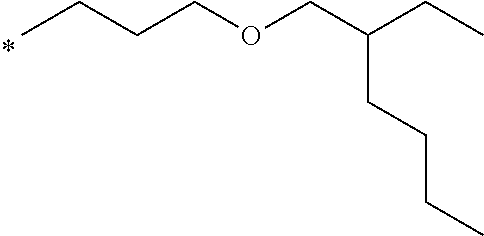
CCCCOCC(CC)CCCC
